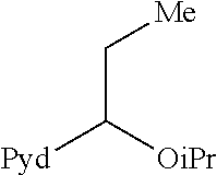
C(C([OiPr])[Pyd])[Me]
